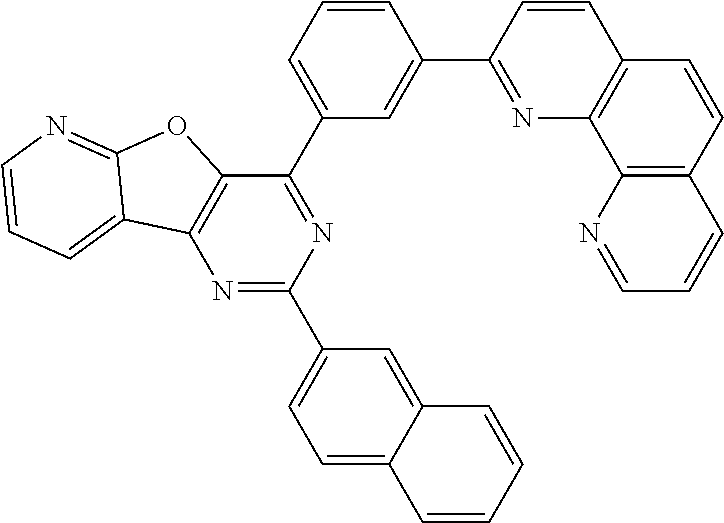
N1=C(C2=CC=C3C(=C2)C=CC=C3)N=C(C2=CC=CC(C3=NC4=C(C=C3)C=CC3=C4N=CC=C3)=C2)C2=C1C1=CC=CN=C1O2
